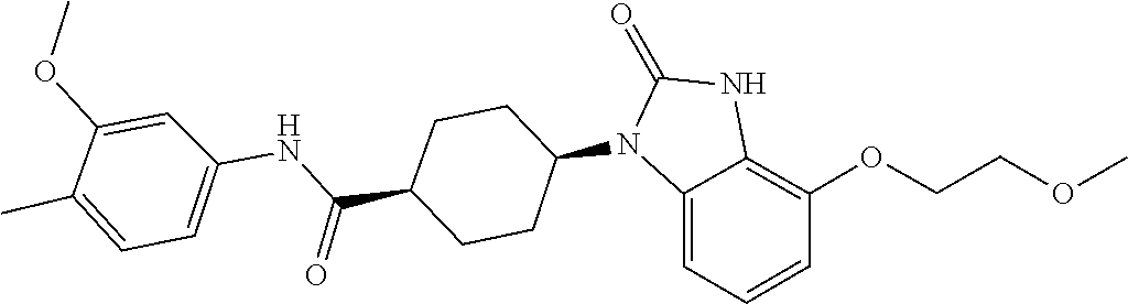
C1(=O)NC2=C(OCCOC)C=CC=C2N1C1CCC(C(NC2=CC=C(C)C(OC)=C2)=O)CC1
